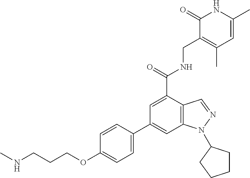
C12=C(C=C(C3=CC=C(OCCCNC)C=C3)C=C1C(NCC1=C(C)C=C(C)NC1=O)=O)N(C1CCCC1)N=C2
